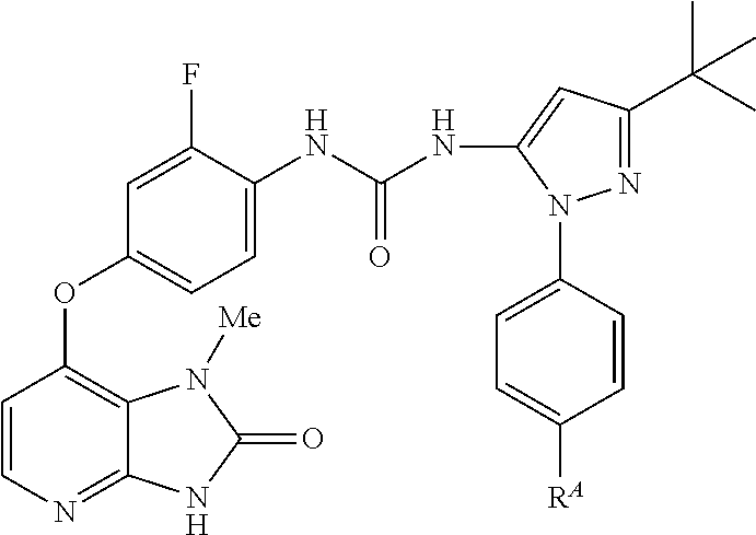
C1=CN=C2C(=C1OC1=CC=C(NC(=O)NC3=CC(C(C)(C)C)=NN3C3=CC=C([RA])C=C3)C(F)=C1)N([Me])C(=O)N2
